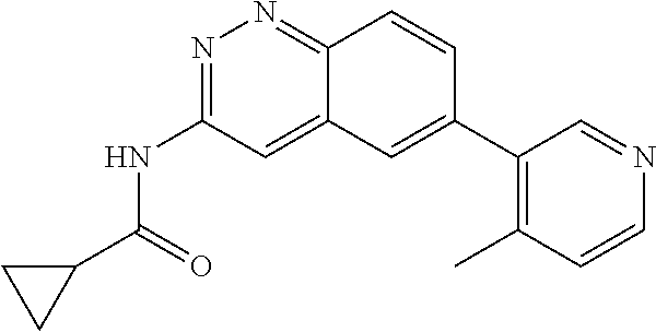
C(NC1=NN=C2C(=C1)C=C(C1=C(C)C=CN=C1)C=C2)(=O)C1CC1
